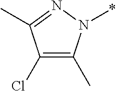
C1(Cl)=C(C)N(*)N=C1C
